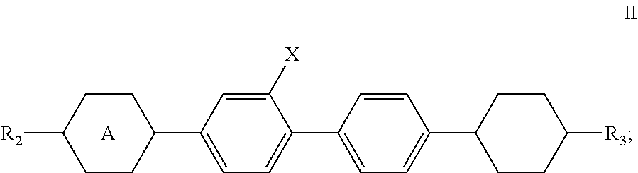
C1([R2])CCC(C2=CC=C(C3=CC=C(C4CCC([R3])CC4)C=C3)C([X])=C2)CC1.[A]
